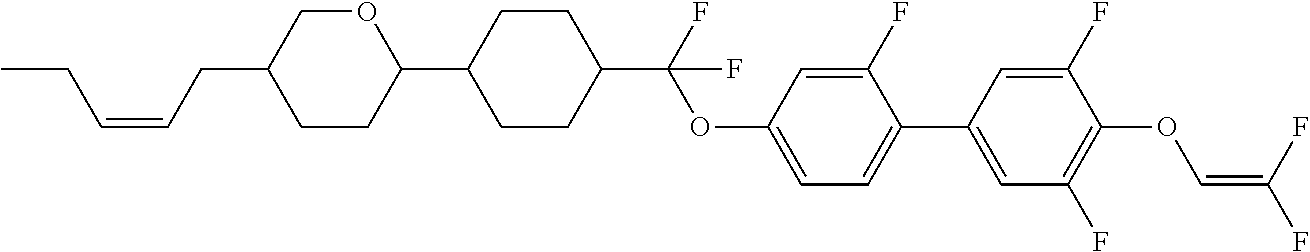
C1CC(C2CCC(C(F)(OC3=CC=C(C4=CC(F)=C(OC=C(F)F)C(F)=C4)C(F)=C3)F)CC2)OCC1CC=CCC
